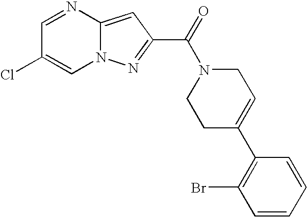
C1=NC2=CC(C(=O)N3CCC(C4=C(Br)C=CC=C4)=CC3)=NN2C=C1Cl
